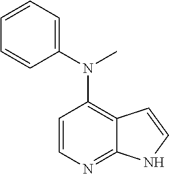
C1(N(C)C2=C3C(=NC=C2)NC=C3)=CC=CC=C1
